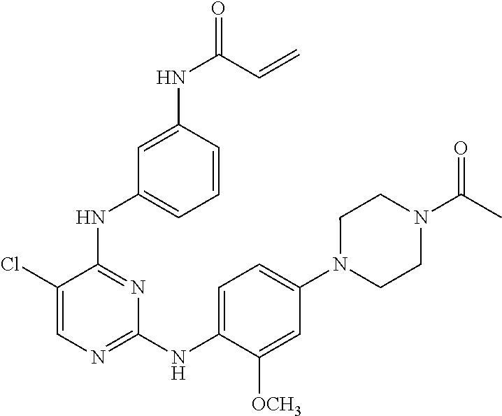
C1(Cl)=CN=C(NC2=CC=C(N3CCN(C(C)=O)CC3)C=C2[OCH3])N=C1NC1=CC=CC(NC(=O)C=C)=C1
